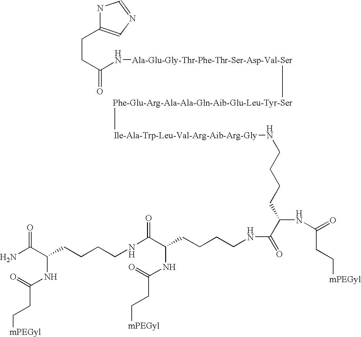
CNC(CCC1=CN=CN1)=O.CNCCCCC(C(=O)NCCCCC(C(=O)NCCCCC(C(N)=O)NC(CC[mPEGyl])=O)NC(CC[mPEGyl])=O)NC(=O)CC[mPEGyl]
